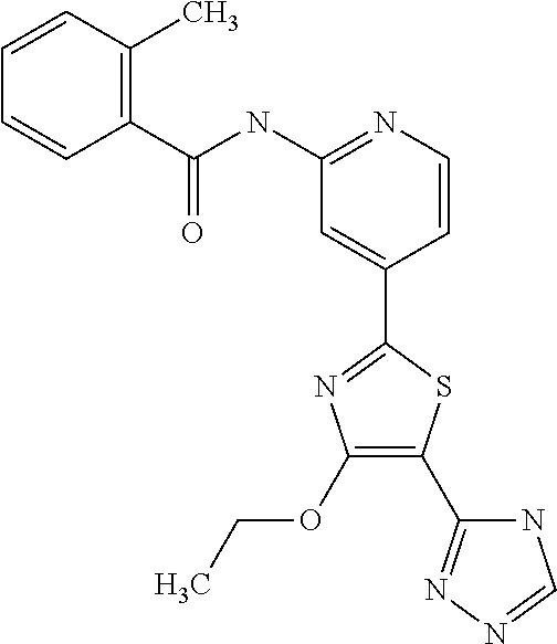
C1(OCC)=C(C2=NN=CN2)SC(C2=CC(NC(C3=C(C)C=CC=C3)=O)=NC=C2)=N1
